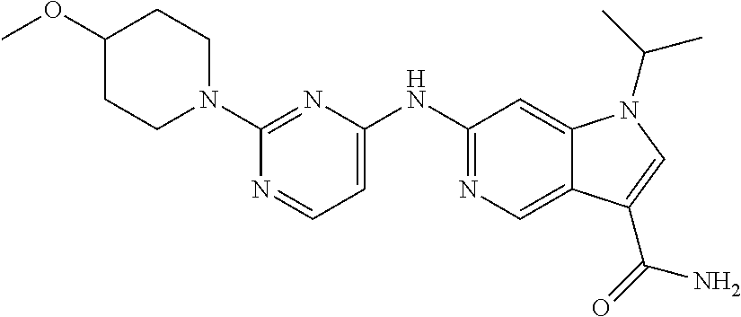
C1(N2CCC(OC)CC2)=NC(NC2=NC=C3C(=C2)N(C(C)C)C=C3C(N)=O)=CC=N1
